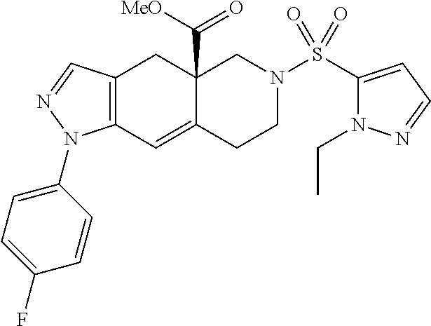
C12=C(C=NN1C1=CC=C(F)C=C1)CC1(C([MeO])=O)C(=C2)CCN(S(=O)(=O)C2=CC=NN2CC)C1
